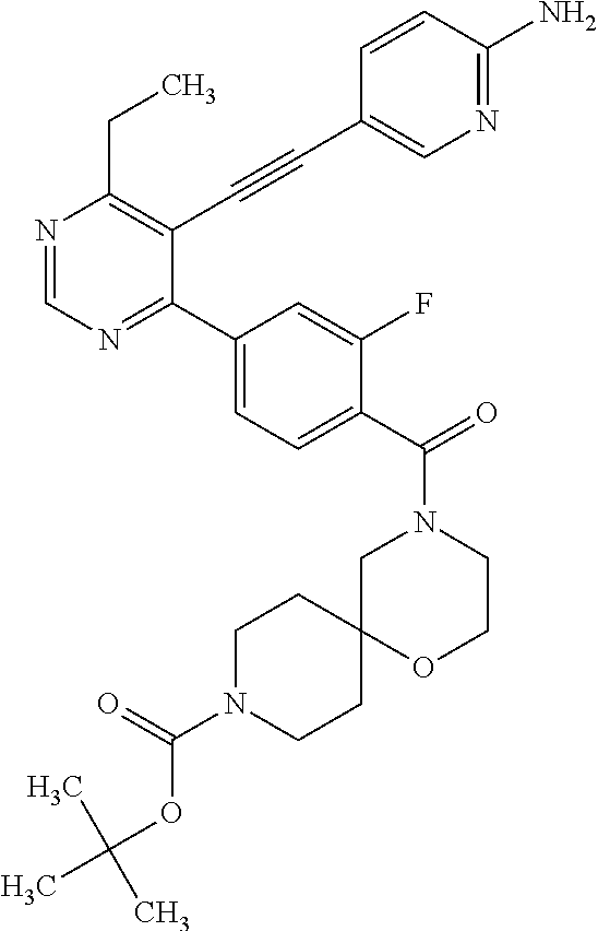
N1=CN=C(C2=CC=C(C(=O)N3CC4(OCC3)CCN(C(=O)OC(C)(C)C)CC4)C(F)=C2)C(C#CC2=CN=C(N)C=C2)=C1CC
